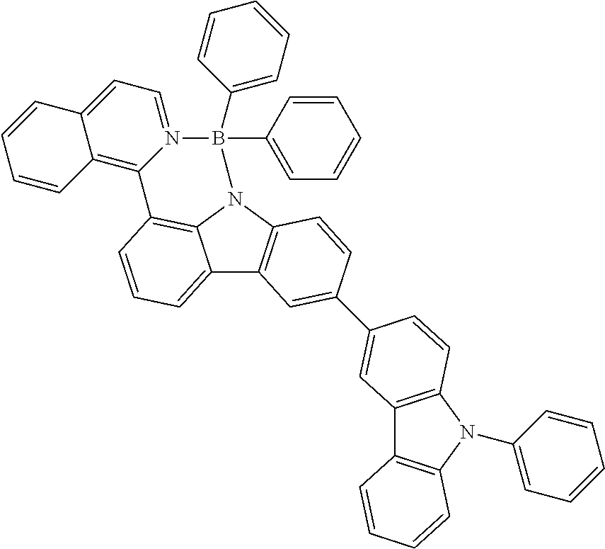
C12=CC=CC3=C1N(C1=C2C=C(C2=CC4=C(N(C5=CC=CC=C5)C5=C4C=CC=C5)C=C2)C=C1)B(C1=CC=CC=C1)(C1=CC=CC=C1)N1=CC=C2C(=C31)C=CC=C2
